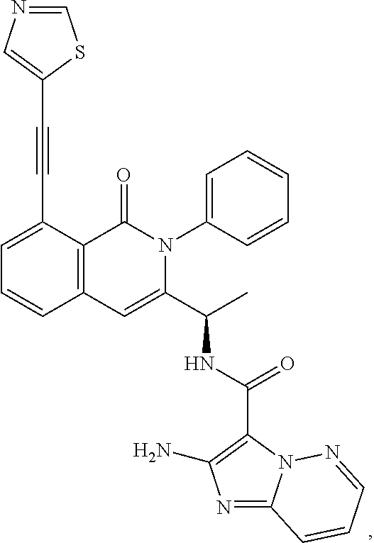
C1(C#CC2=CC=CC3=C2C(=O)N(C2=CC=CC=C2)C(C(C)NC(C2=C(N)N=C4N2N=CC=C4)=O)=C3)=CN=CS1
